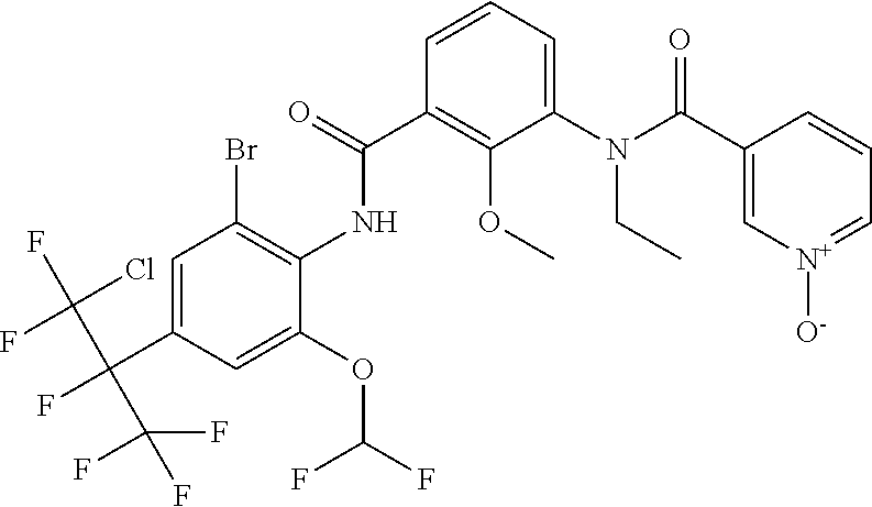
C1=C(C(F)(C(Cl)(F)F)C(F)(F)F)C=C(OC(F)F)C(NC(C2=C(OC)C(N(CC)C(=O)C3=C[N+]([O-])=CC=C3)=CC=C2)=O)=C1Br
